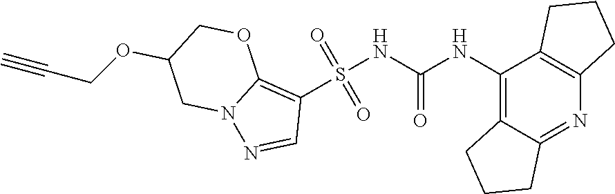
S(NC(NC1=C2C(=NC3=C1CCC3)CCC2)=O)(C1=C2N(N=C1)CC(OCC#C)CO2)(=O)=O
